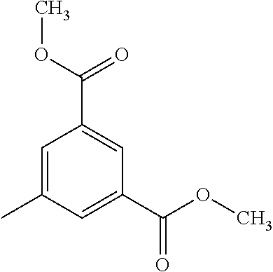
C1=C(C)C=C(C(OC)=O)C=C1C(OC)=O
